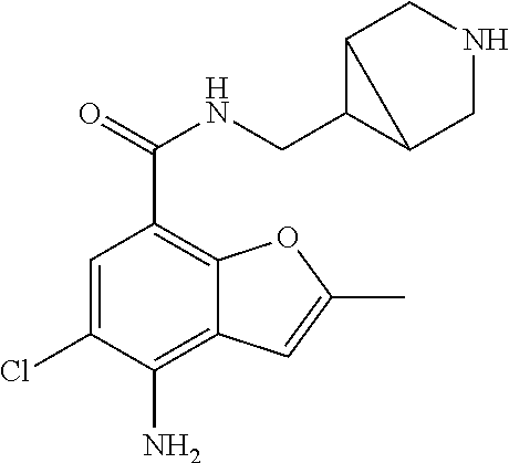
C1=C(Cl)C(N)=C2C(=C1C(NCC1C3CNCC13)=O)OC(C)=C2
